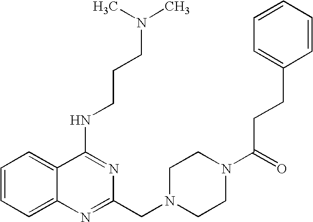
C1=CC=C2C(=C1)C(NCCCN(C)C)=NC(CN1CCN(C(=O)CCC3=CC=CC=C3)CC1)=N2
